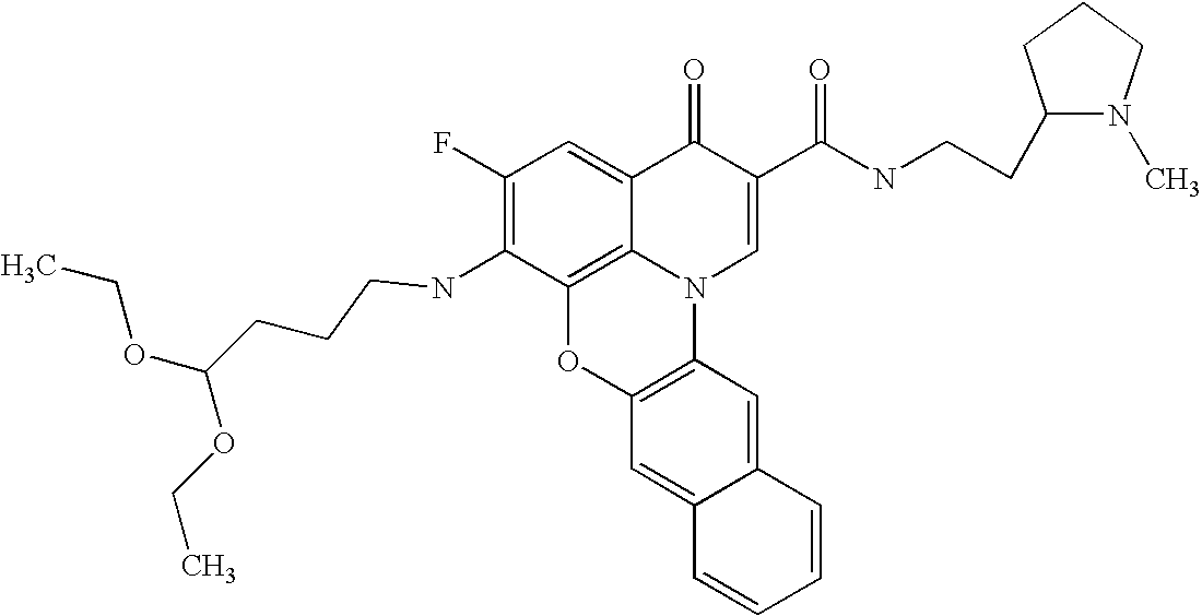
C1(F)=C(NCCCC(OCC)OCC)C2=C3C(=C1)C(=O)C(C(NCCC1N(C)CCC1)=O)=CN3C1=C(O2)C=C2C(=C1)C=CC=C2
